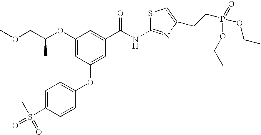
C1(OC(COC)C)=CC(OC2=CC=C(S(=O)(C)=O)C=C2)=CC(C(NC2=NC(CCP(OCC)(OCC)=O)=CS2)=O)=C1
